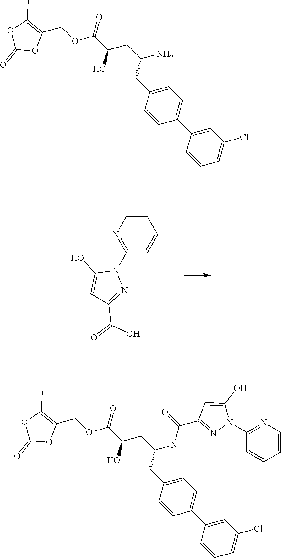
C1=CC(C2=CC=C(CC(CC(C(OCC3=C(C)OC(=O)O3)=O)O)N)C=C2)=CC(Cl)=C1.C1(N2C(O)=CC(C(=O)O)=N2)=NC=CC=C1.C1=CC(C2=CC=C(CC(CC(C(OCC3=C(C)OC(=O)O3)=O)O)NC(=O)C3=NN(C4=NC=CC=C4)C(O)=C3)C=C2)=CC(Cl)=C1
